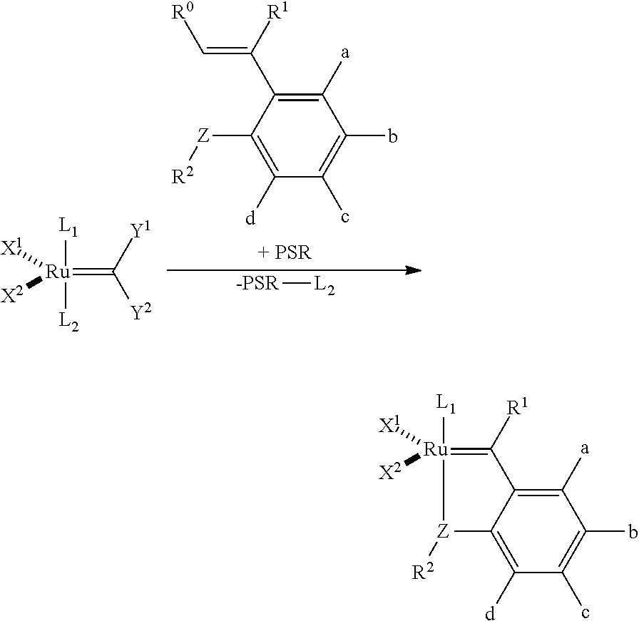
C1([a])=C(C([R1])=C[R0])C([Z][R2])=C([d])C(c)=C1b.[-PSR][L2].[Ru](=C([Y1])[Y2])([L1])([L2])([X1])[X2].C1([a])=C2C(=C([d])C(c)=C1b)[Z]([R2])[Ru]([L1])([X1])([X2])=C2[R1]
